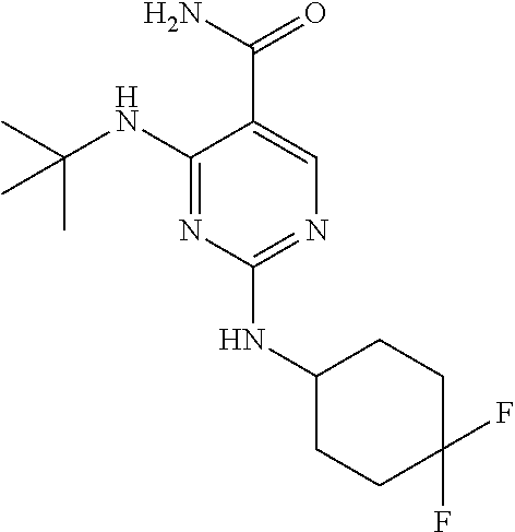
C1(NC(C)(C)C)=NC(NC2CCC(F)(F)CC2)=NC=C1C(N)=O
